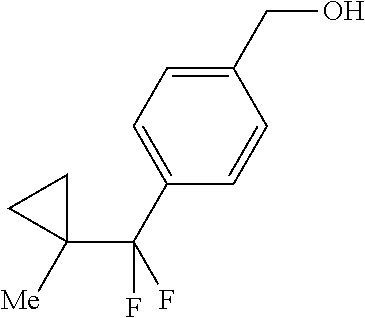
C1(CO)=CC=C(C(C2([Me])CC2)(F)F)C=C1
